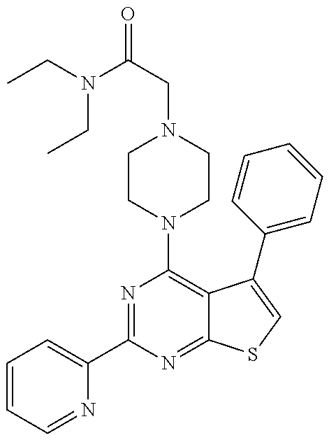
N1=C(C2=CC=CC=N2)N=C2C(=C1N1CCN(CC(=O)N(CC)CC)CC1)C(C1=CC=CC=C1)=CS2
